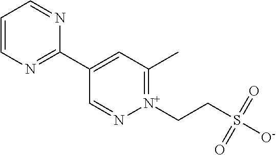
[N+]1(CCS([O-])(=O)=O)=C(C)C=C(C2=NC=CC=N2)C=N1
